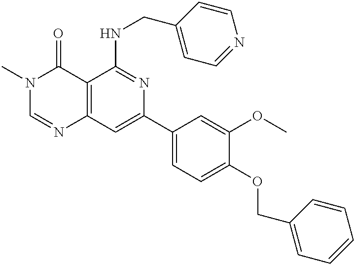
C12=C(C=C(C3=CC=C(OCC4=CC=CC=C4)C(OC)=C3)N=C1NCC1=CC=NC=C1)N=CN(C)C2=O
